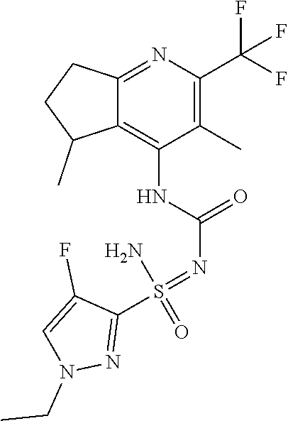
N1(CC)N=C(S(=NC(NC2=C3C(=NC(C(F)(F)F)=C2C)CCC3C)=O)(=O)N)C(F)=C1
